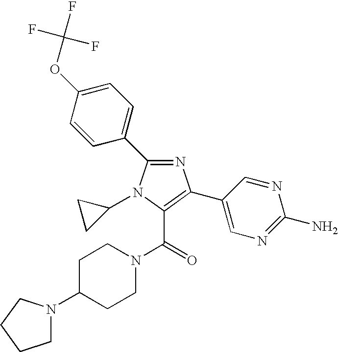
C1C(N2CCCC2)CCN(C(=O)C2=C(C3=CN=C(N)N=C3)N=C(C3=CC=C(OC(F)(F)F)C=C3)N2C2CC2)C1
